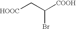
[HOOC]CC([COOH])Br
